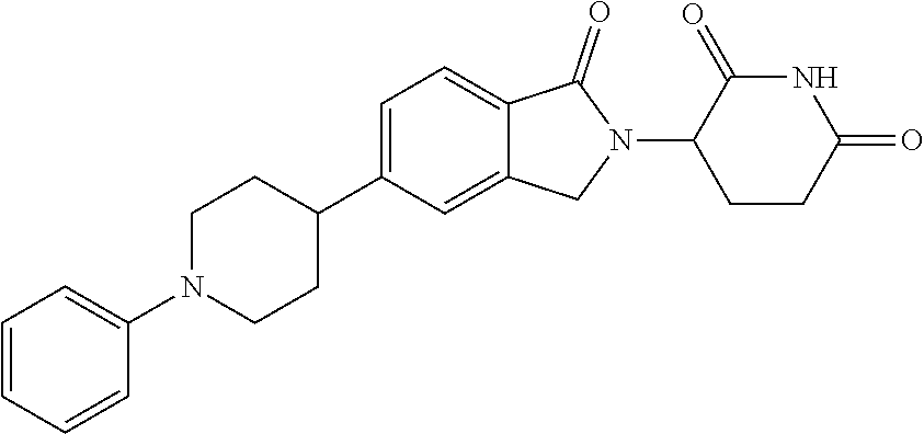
C1=C(C2CCN(C3=CC=CC=C3)CC2)C=C2C(=C1)C(=O)N(C1CCC(=O)NC1=O)C2
